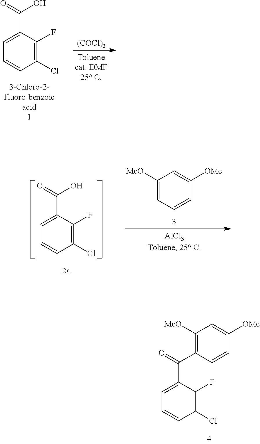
[(COCl)2].C1(Cl)=C(F)C(C(=O)O)=CC=C1.C1(Cl)=C(F)C(C(=O)O)=CC=C1.C1([MeO])=CC=CC([OMe])=C1.C1([MeO])=C(C(C2=CC=CC(Cl)=C2F)=O)C=CC([OMe])=C1
